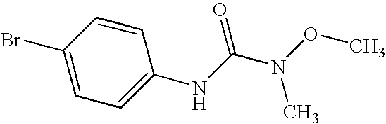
C1(Br)=CC=C(NC(N(OC)C)=O)C=C1
